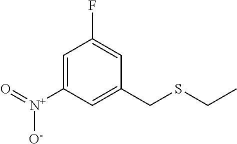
C1(CSCC)=CC([N+](=O)[O-])=CC(F)=C1
